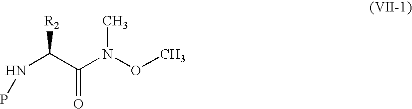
C(C(N(OC)C)=O)([R2])NP
